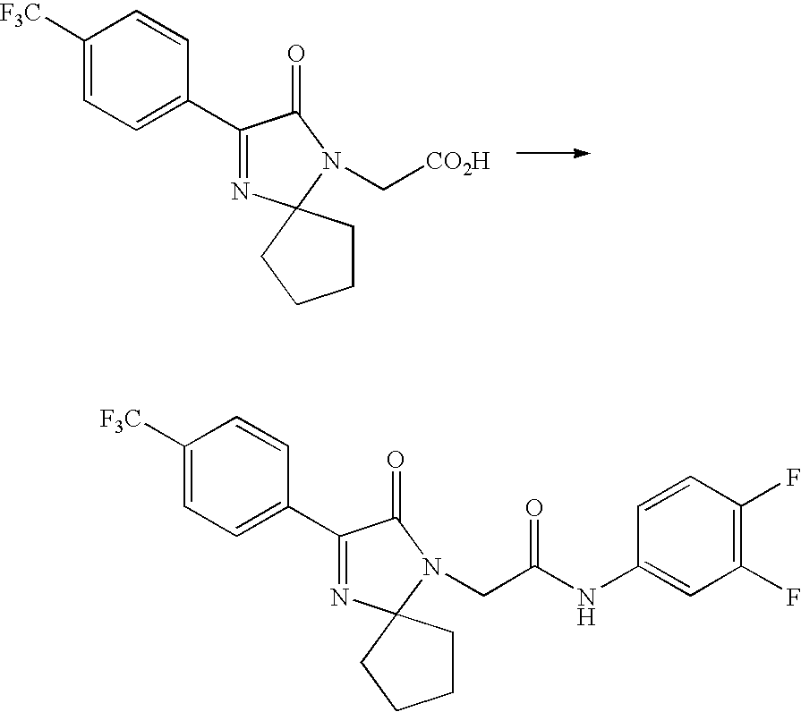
C1([F3C])=CC=C(C2=NC3(N(C[CO2H])C2=O)CCCC3)C=C1.C1([F3C])=CC=C(C2=NC3(N(CC(NC4=CC(F)=C(F)C=C4)=O)C2=O)CCCC3)C=C1
